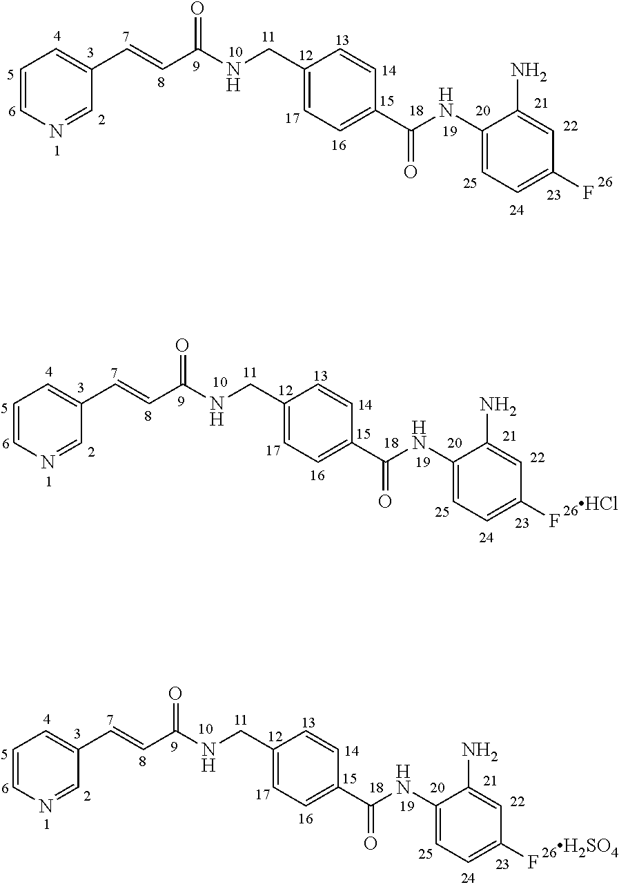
C1(N)=CC(F)=CC=C1NC(C1=CC=C(CNC(C=CC2=CC=CN=C2)=O)C=C1)=O.C1(N)=CC(F)=CC=C1NC(C1=CC=C(CNC(C=CC2=CC=CN=C2)=O)C=C1)=O.C1(N)=CC(F)=CC=C1NC(C1=CC=C(CNC(C=CC2=CC=CN=C2)=O)C=C1)=O
